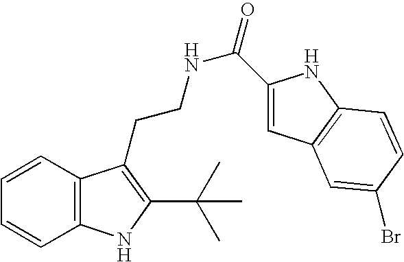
C1=CC2=C(C=C1)NC(C(C)(C)C)=C2CCNC(=O)C1=CC2=C(N1)C=CC(Br)=C2
